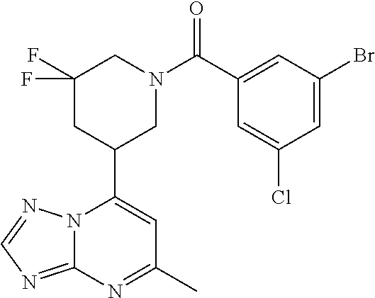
N12C(=NC=N1)N=C(C)C=C2C1CN(C(=O)C2=CC(Br)=CC(Cl)=C2)CC(F)(F)C1
